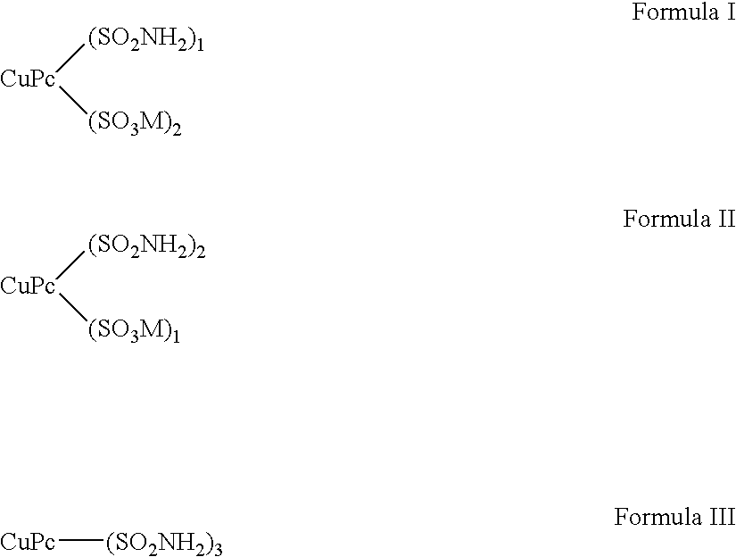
[(SO2NH2)1][CuPc][(SO3M)2].[(SO2NH2)2][CuPc][(SO3M)1].[CuPc][(SO2NH2)3]
